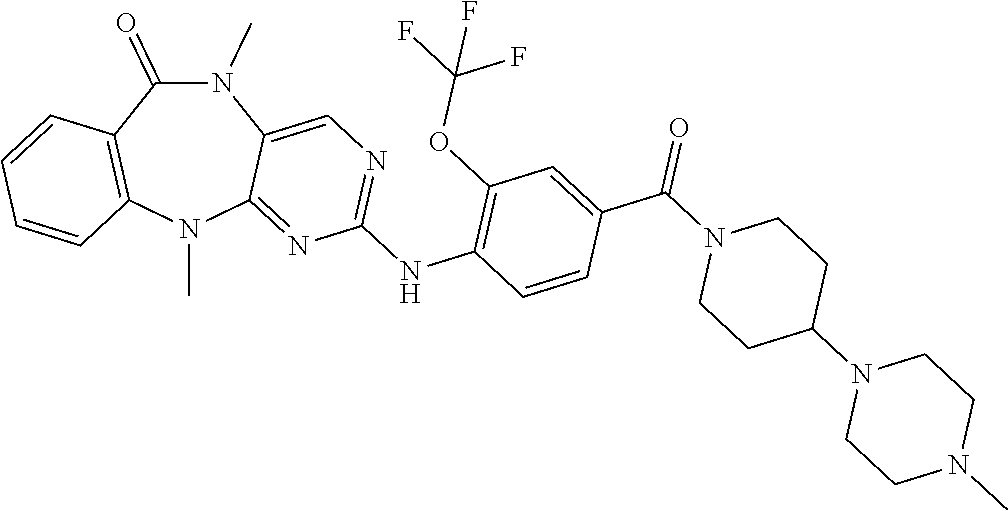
N1(C)C(=O)C2=C(N(C)C3=NC(NC4=C(OC(F)(F)F)C=C(C(N5CCC(N6CCN(C)CC6)CC5)=O)C=C4)=NC=C13)C=CC=C2
